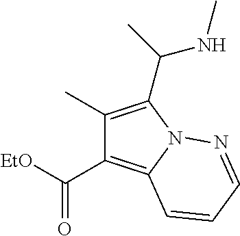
C1(C)=C(C(NC)C)N2C(=C1C(=O)[EtO])C=CC=N2
